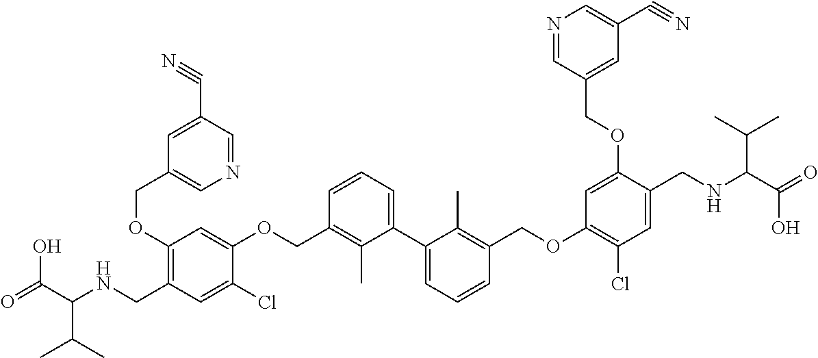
C1(OCC2=CN=CC(C#N)=C2)=C(CNC(C(O)=O)C(C)C)C=C(Cl)C(OCC2=C(C)C(C3=CC=CC(COC4=C(Cl)C=C(CNC(C(=O)O)C(C)C)C(OCC5=CC(C#N)=CN=C5)=C4)=C3C)=CC=C2)=C1
